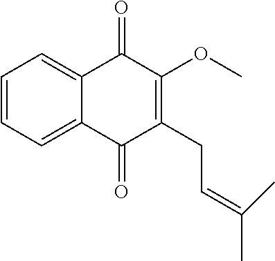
C1=CC=C2C(=C1)C(=O)C(OC)=C(CC=C(C)C)C2=O
